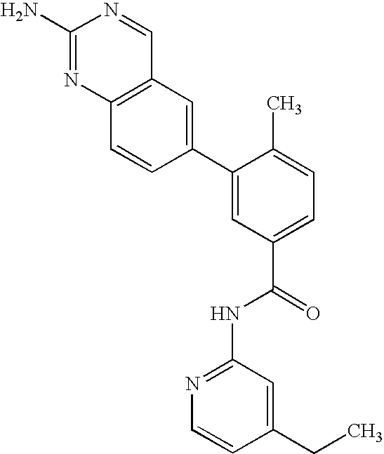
C12=C(N=C(N)N=C1)C=CC(C1=CC(C(=O)NC3=NC=CC(CC)=C3)=CC=C1C)=C2
